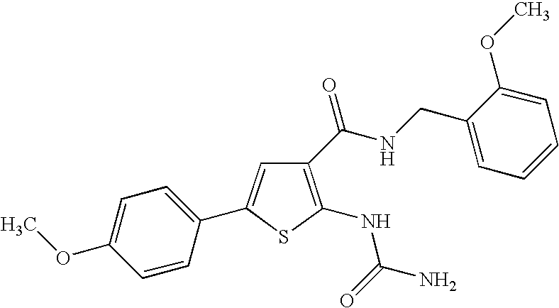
C1(NC(=O)N)=C(C(NCC2=CC=CC=C2OC)=O)C=C(C2=CC=C(OC)C=C2)S1
